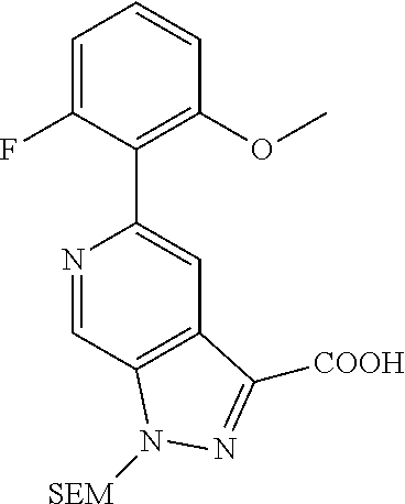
N1=CC2=C(C=C1C1=C(OC)C=CC=C1F)C([COOH])=NN2[SEM]
